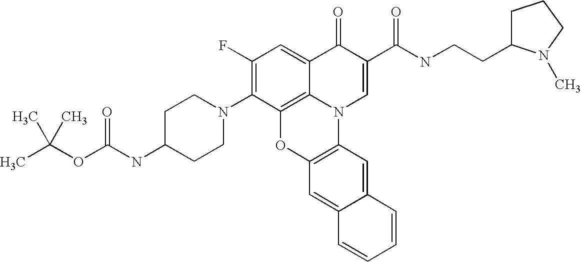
C1(F)=C(N2CCC(NC(OC(C)(C)C)=O)CC2)C2=C3C(=C1)C(=O)C(C(=O)NCCC1CCCN1C)=CN3C1=C(O2)C=C2C(=C1)C=CC=C2
